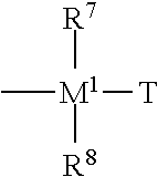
C[M1]([T])([R7])[R8]
